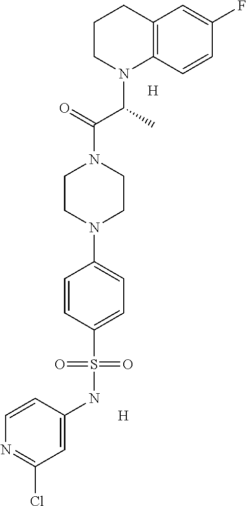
C1=C(NS(C2=CC=C(N3CCN(C(=O)C(C)N4CCCC5=C4C=CC(F)=C5)CC3)C=C2)(=O)=O)C=CN=C1Cl.[H].[H]
